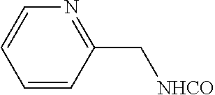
C1(C[NHCO])=NC=CC=C1
